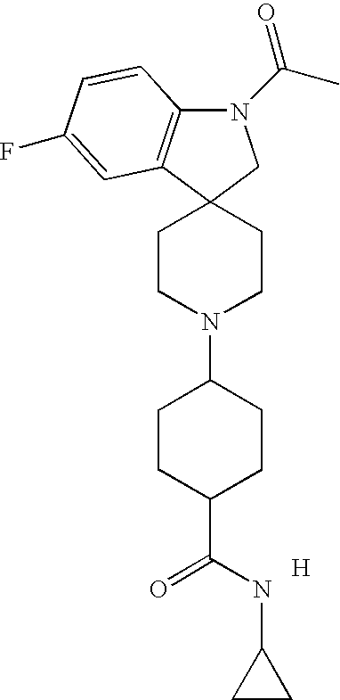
N1(C(C)=O)C2=C(C3(C1)CCN(C1CCC(C(NC4CC4)=O)CC1)CC3)C=C(F)C=C2.[H]
